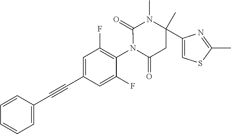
C1=CC(C#CC2=CC(F)=C(N3C(=O)CC(C4=CSC(C)=N4)(C)N(C)C3=O)C(F)=C2)=CC=C1
